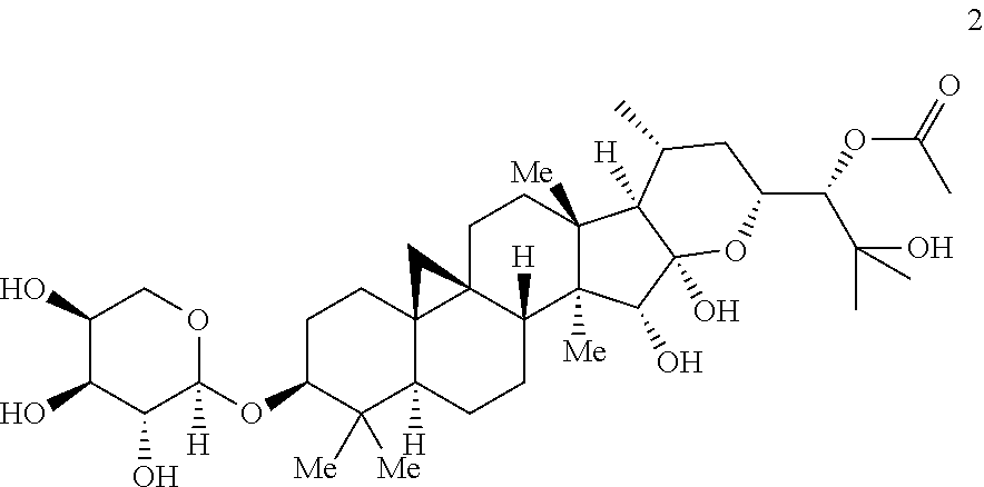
C1(O)C(O)C(O)C(OC2C([Me])([Me])C3([H])C4(CC2)C2(C([H])(CC3)C3([Me])C([Me])(CC2)C2([H])C(O)(C3O)OC(C(C(O)(C)C)OC(C)=O)CC2C)C4)([H])OC1
